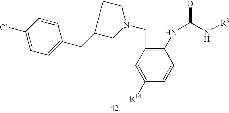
C1(Cl)=CC=C(CC2CN(CC3=C(NC(O)N[R3])C=CC([R14])=C3)CC2)C=C1
